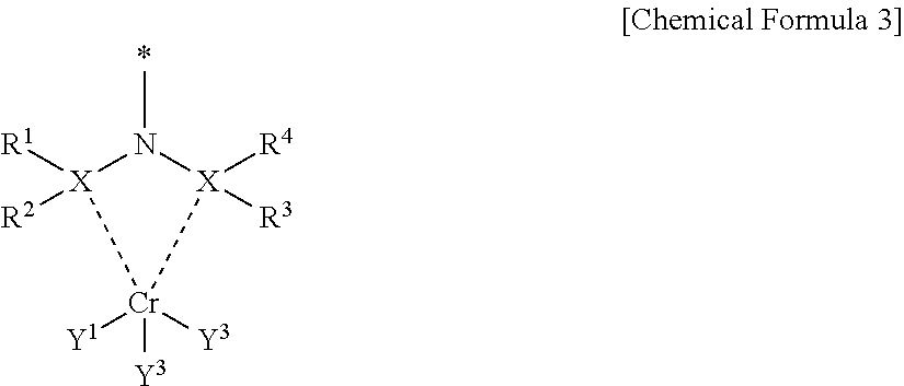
[R1][X]1([R2])N(C)[X]([R4])([R3])[Cr]1([Y3])([Y1])[Y3]
